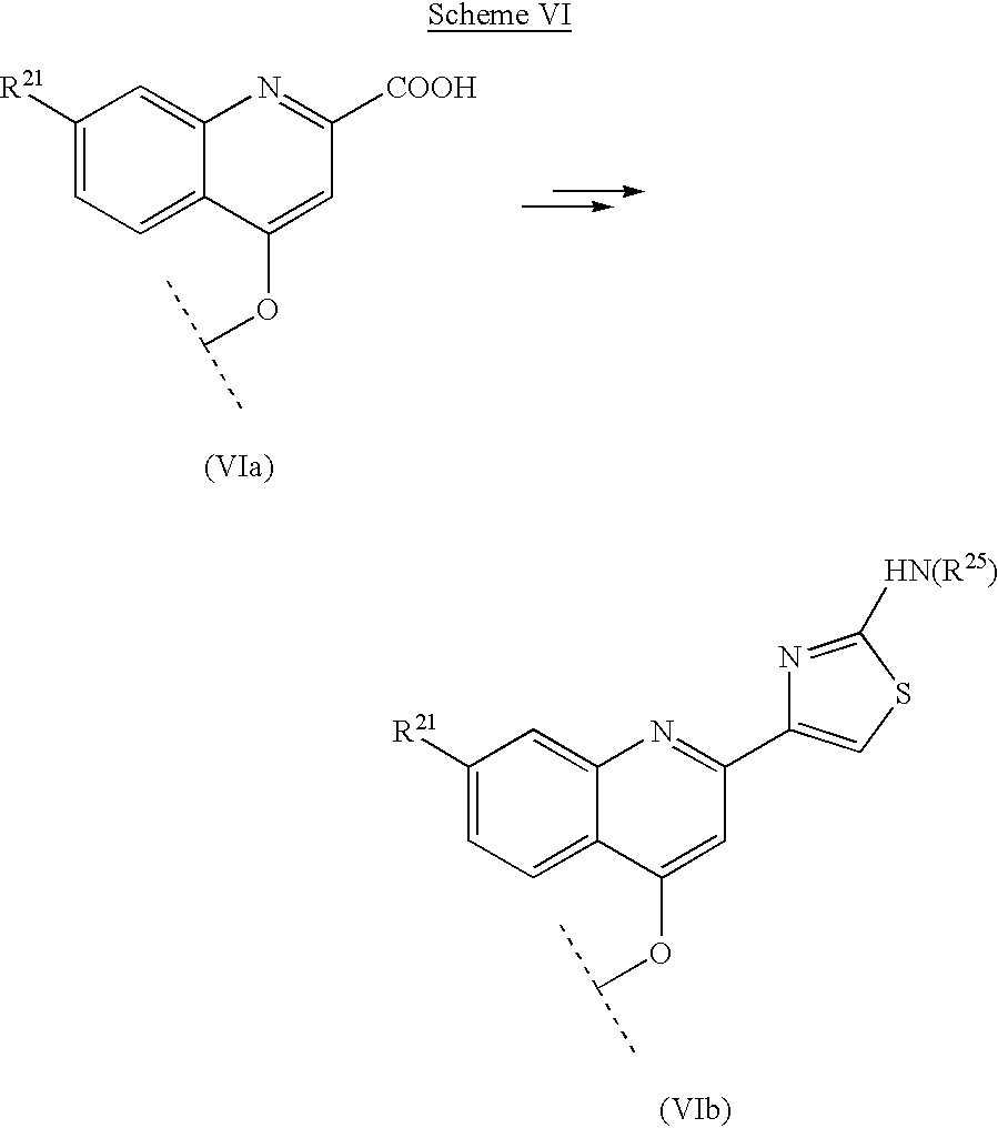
C1([R21])=CC=C2C(=C1)N=C(C1=CSC([HN(R25)])=N1)C=C2OC(C)C.C1([R21])=CC=C2C(=C1)N=C([COOH])C=C2OC(C)C
